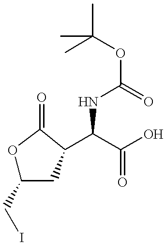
C(C(O)=O)(NC(OC(C)(C)C)=O)C1CC(CI)OC1=O
